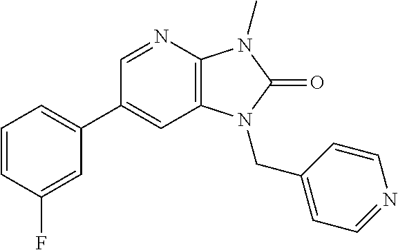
C1=CC(F)=CC(C2=CC3=C(N=C2)N(C)C(=O)N3CC2=CC=NC=C2)=C1
